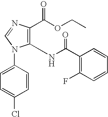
C1(NC(C2=C(F)C=CC=C2)=O)=C(C(OCC)=O)N=CN1C1=CC=C(Cl)C=C1
